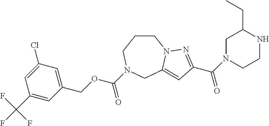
C1CCN(C(OCC2=CC(Cl)=CC(C(F)(F)F)=C2)=O)CC2=CC(C(N3CCNC(CC)C3)=O)=NN12
